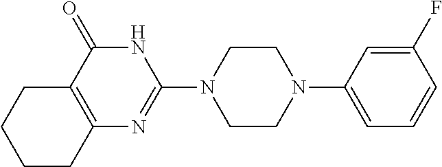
C12=C(CCCC1)N=C(N1CCN(C3=CC=CC(F)=C3)CC1)NC2=O
